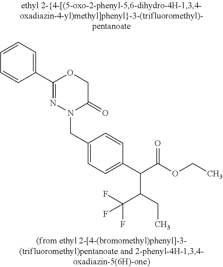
C1=CC=C(C2=NN(CC3=CC=C(C(C(OCC)=O)C(CC)C(F)(F)F)C=C3)C(=O)CO2)C=C1
